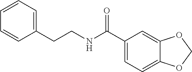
C1(C(NCCC2=CC=CC=C2)=O)=CC=C2C(=C1)OCO2
